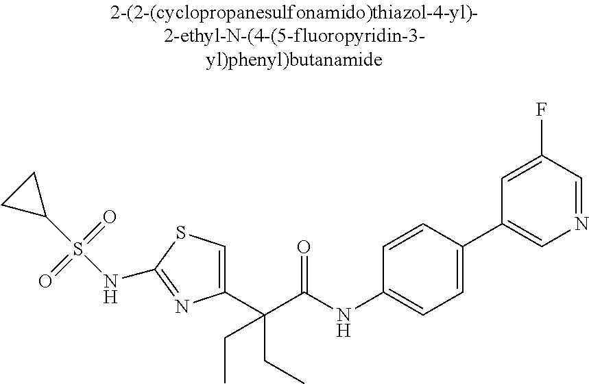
C1(C(C(NC2=CC=C(C3=CN=CC(F)=C3)C=C2)=O)(CC)CC)=CSC(NS(C2CC2)(=O)=O)=N1
